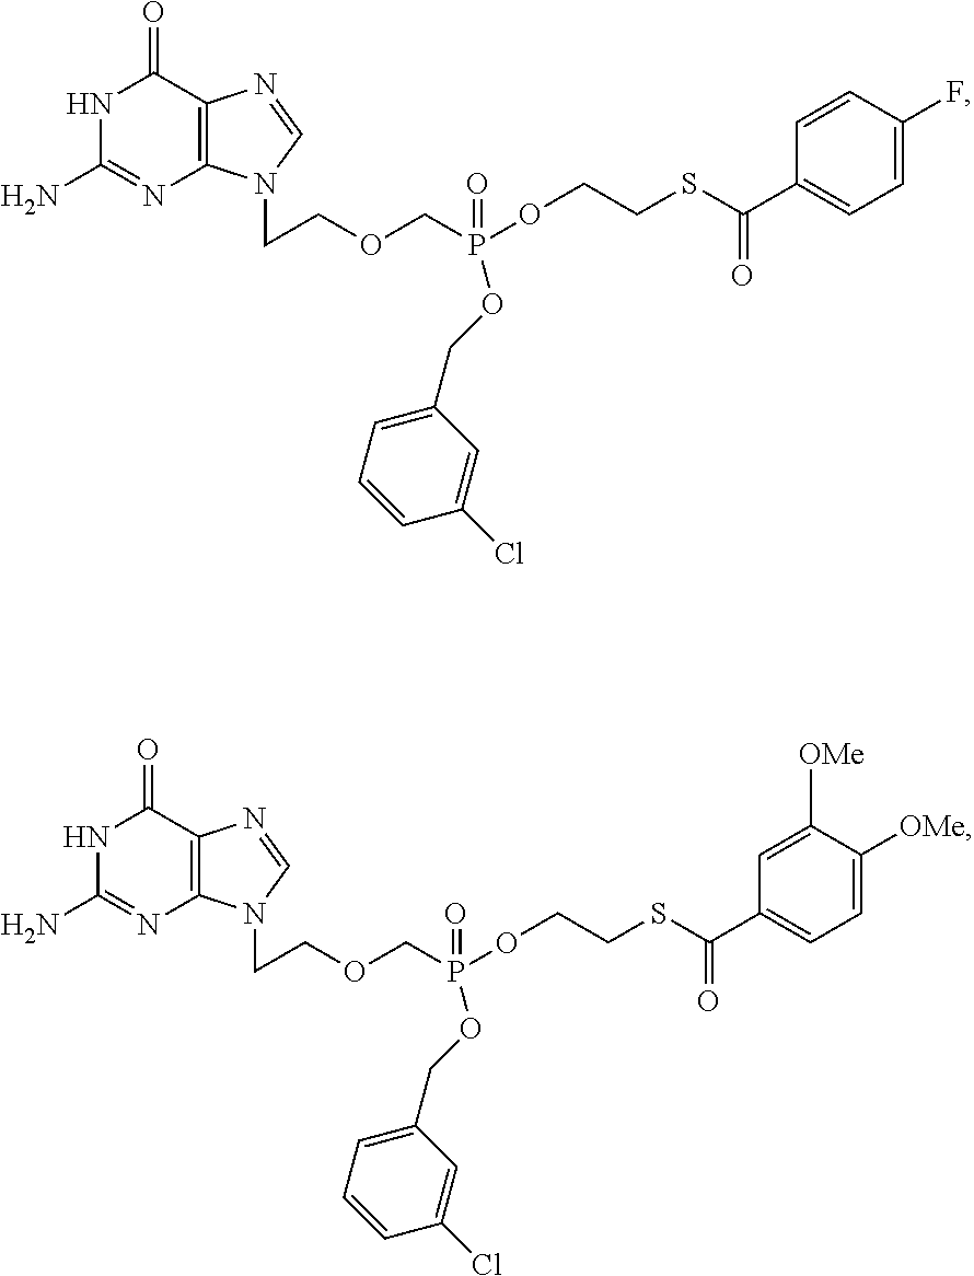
N1C(N)=NC2=C(C1=O)N=CN2CCOCP(OCCSC(=O)C1=CC=C(F)C=C1)(=O)OCC1=CC=CC(Cl)=C1.N1C(N)=NC2=C(C1=O)N=CN2CCOCP(OCCSC(=O)C1=CC=C([OMe])C([OMe])=C1)(=O)OCC1=CC=CC(Cl)=C1
